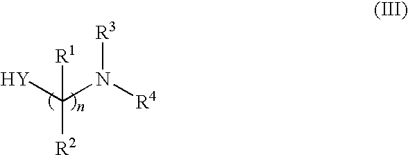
[Y]C(N([R4])[R3])([R2])[R1]
